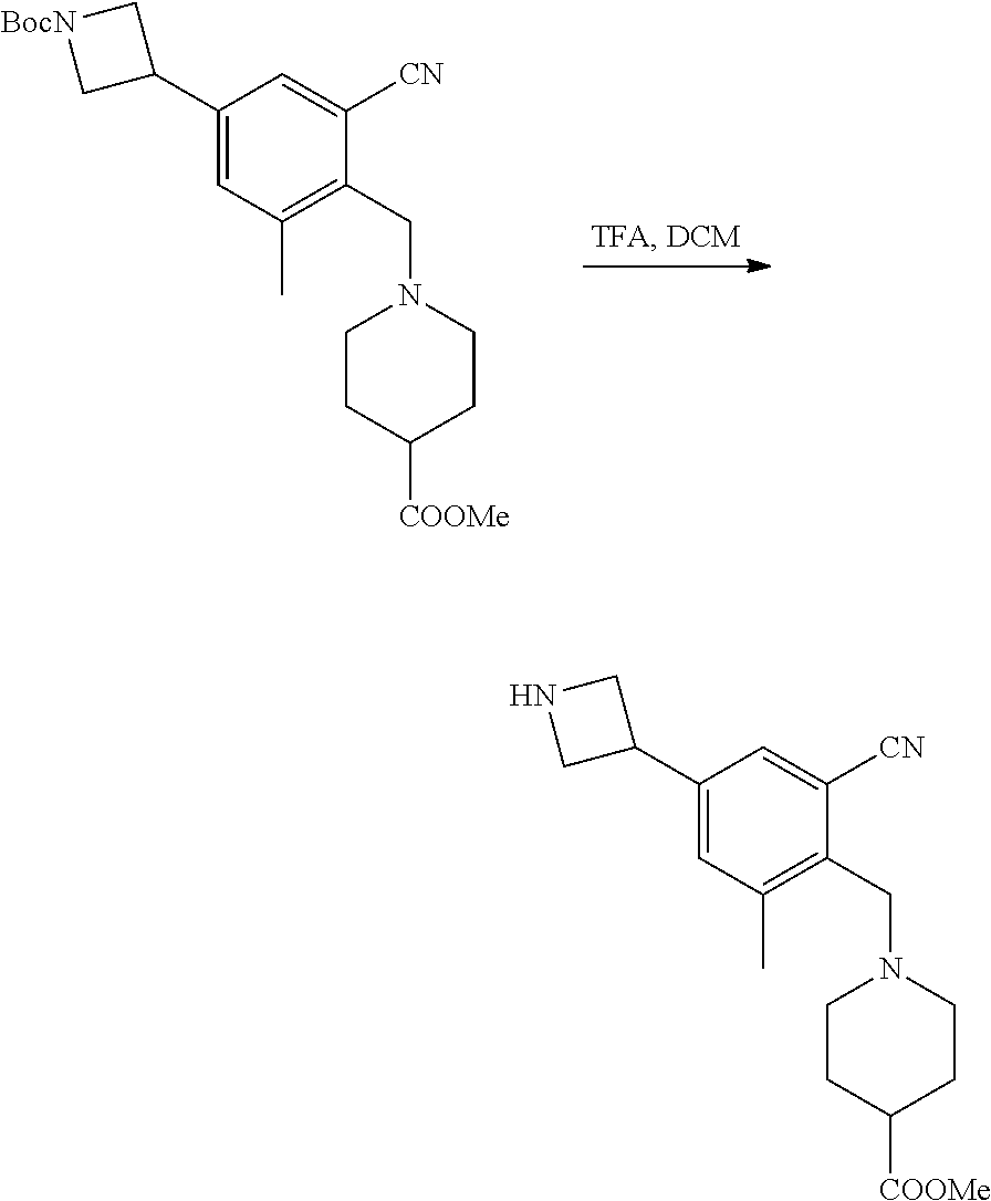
C1=C(C2C[BocN]C2)C=C([CN])C(CN2CCC([COOMe])CC2)=C1C.C1=C(C2CNC2)C=C([CN])C(CN2CCC([COOMe])CC2)=C1C
